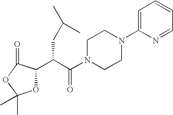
C1(C(C(N2CCN(C3=CC=CC=N3)CC2)=O)CC(C)C)OC(C)(C)OC1=O
